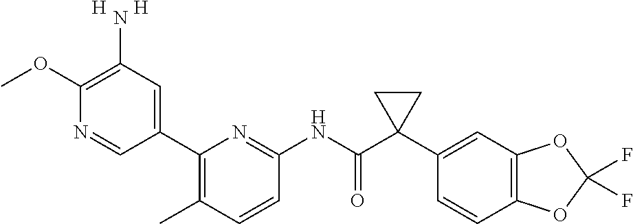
C1(OC)=C(N)C=C(C2=C(C)C=CC(NC(C3(C4=CC5=C(C=C4)OC(F)(F)O5)CC3)=O)=N2)C=N1.[H].[H]
